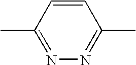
C1=CC(C)=NN=C1C
